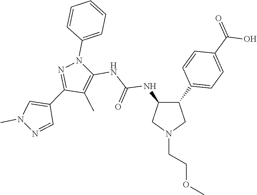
C1(C2=CC=C(C(=O)O)C=C2)C(NC(NC2=C(C)C(C3=CN(C)N=C3)=NN2C2=CC=CC=C2)=O)CN(CCOC)C1
